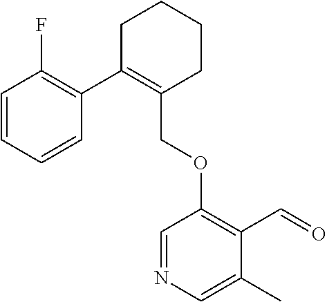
C1C(C2=C(F)C=CC=C2)=C(COC2=C(C=O)C(C)=CN=C2)CCC1
